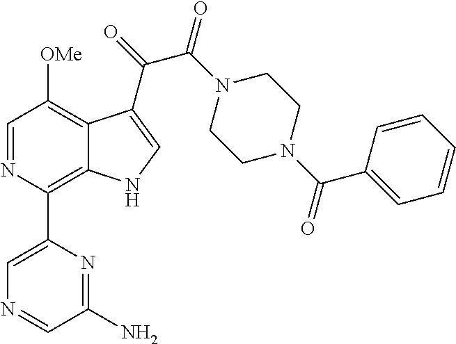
C1=NC(C2=CN=CC(N)=N2)=C2C(=C1[OMe])C(C(=O)C(N1CCN(C(C3=CC=CC=C3)=O)CC1)=O)=CN2
